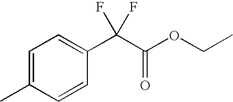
C1=C(C)C=CC(C(C(OCC)=O)(F)F)=C1
